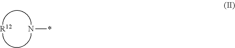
[R12].N*
